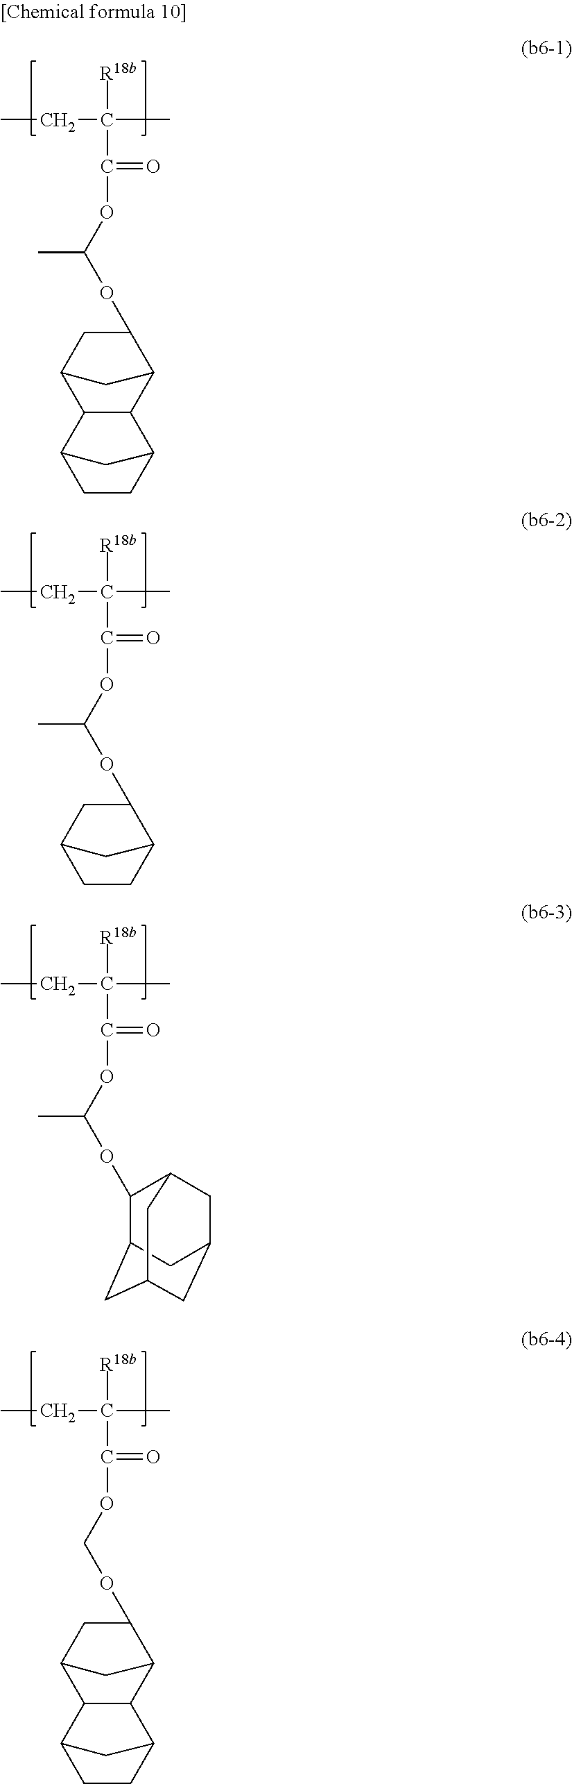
CCC(C)([R18b])C(=O)OC(OC1CC2C3C(C1C2)C1CCC3C1)C.CCC(C)([R18b])C(=O)OC(OC1CC2CCC1C2)C.CCC(C)([R18b])C(=O)OC(OC1C2CC3CC(CC1C3)C2)C.CCC(C)([R18b])C(=O)OCOC1CC2C3C(C1C2)C1CCC3C1
